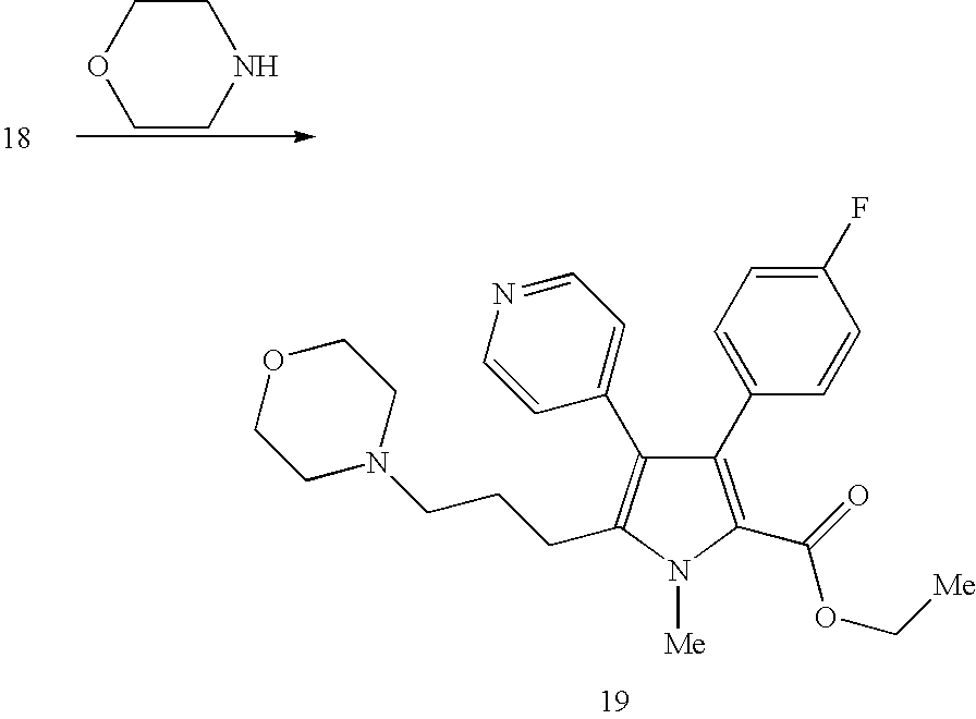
C1CNCCO1.C1(C2=CC=C(F)C=C2)=C(C(=O)OC[Me])N([Me])C(CCCN2CCOCC2)=C1C1=CC=NC=C1
